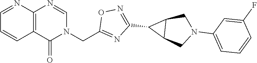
C12=C(C(=O)N(CC3=NC(C4C5C4CN(C4=CC=CC(F)=C4)C5)=NO3)C=N1)C=CC=N2
